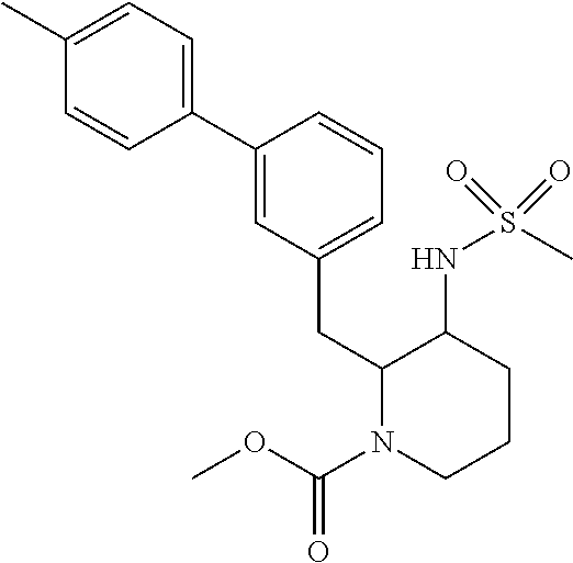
C1(C)=CC=C(C2=CC(CC3N(C(OC)=O)CCCC3NS(C)(=O)=O)=CC=C2)C=C1
